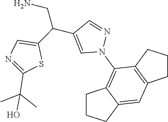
C1(N2N=CC(C(C3=CN=C(C(C)(C)O)S3)CN)=C2)=C2C(=CC3=C1CCC3)CCC2
